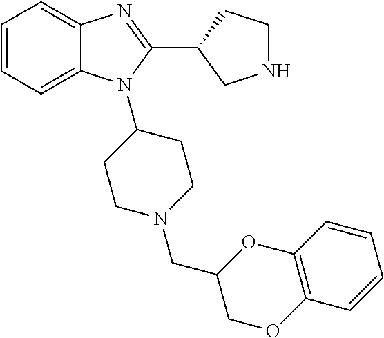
C1=CC=C2C(=C1)N=C(C1CNCC1)N2C1CCN(CC2OC3=C(OC2)C=CC=C3)CC1
